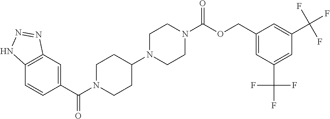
C12=C(C=C(C(=O)N3CCC(N4CCN(C(OCC5=CC(C(F)(F)F)=CC(C(F)(F)F)=C5)=O)CC4)CC3)C=C1)N=NN2
